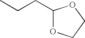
C(CC1OCCO1)C
